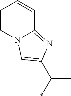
C1=CN2C(=NC(C(C)*)=C2)C=C1
